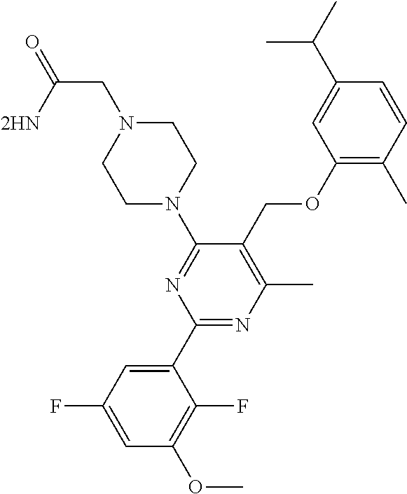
C1(OCC2=C(C)N=C(C3=CC(F)=CC(OC)=C3F)N=C2N2CCN(CC(=O)[2HN])CC2)=C(C)C=CC(C(C)C)=C1
